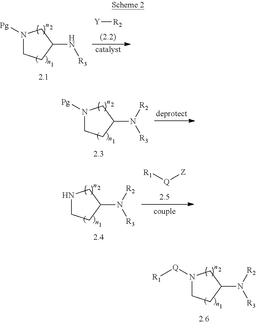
N1([Pg])CCC(N([R2])[R3])C1.N1([Q][R1])CCC(N([R2])[R3])C1.N1([Pg])CCC(N[R3])C1.[Y][R2].[catalyst].N1CCC(N([R2])[R3])C1.[R1][Q][Z]
